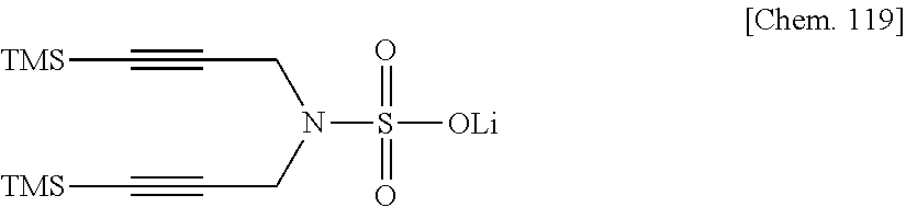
C(#CCN(CC#C[TMS])S(=O)(=O)[OLi])[TMS]
